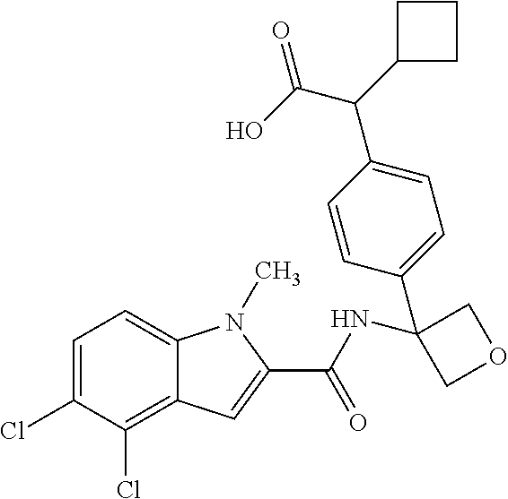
C1=C(Cl)C(Cl)=C2C(=C1)N(C)C(C(NC1(C3=CC=C(C(C4CCC4)C(O)=O)C=C3)COC1)=O)=C2
